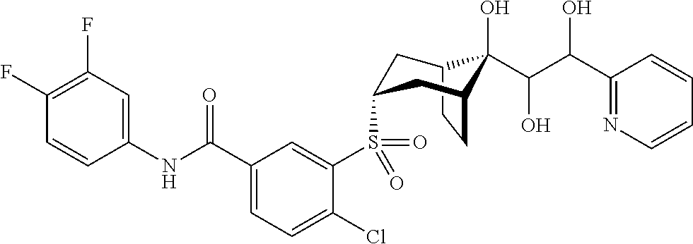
C12CCC(CC(S(C3=CC(C(NC4=CC(F)=C(F)C=C4)=O)=CC=C3Cl)(=O)=O)C1)C2(O)C(C(O)C1=NC=CC=C1)O
